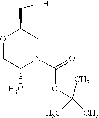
O1CC(C)N(C(=O)OC(C)(C)C)CC1CO
